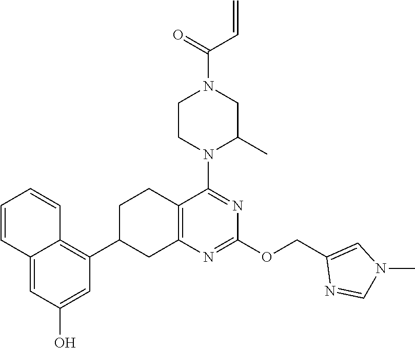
C1=C(O)C=C2C(=C1C1CC3=C(CC1)C(N1C(C)CN(C(=O)C=C)CC1)=NC(OCC1=CN(C)C=N1)=N3)C=CC=C2
